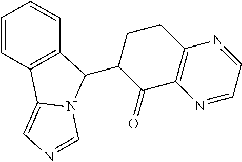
C1=CC2=C(C=C1)C(C1C(=O)C3=C(CC1)N=CC=N3)N1C2=CN=C1
